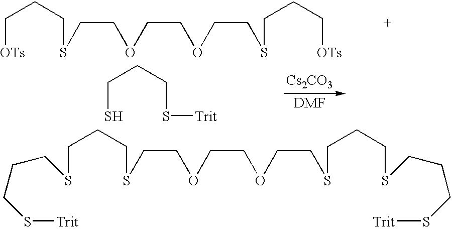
S(CCOCCOCCSCCC[OTs])CCC[OTs].S(CCOCCOCCSCCCSCCCS[Trit])CCCSCCCS[Trit].S(CCCS)[Trit].[Cs2CO3].[DMF]
